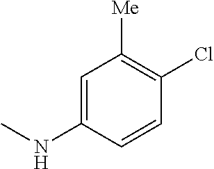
C1=C(NC)C=CC(Cl)=C1[Me]
